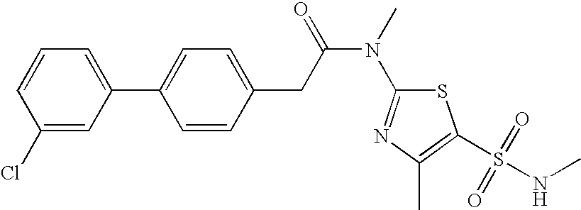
C1=CC=C(C2=CC=C(CC(N(C3=NC(C)=C(S(NC)(=O)=O)S3)C)=O)C=C2)C=C1Cl
